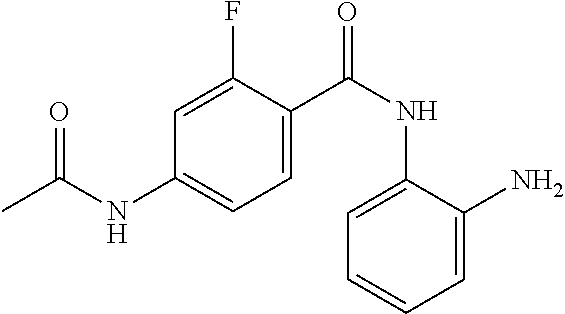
C1=C(F)C(C(NC2=CC=CC=C2N)=O)=CC=C1NC(C)=O
